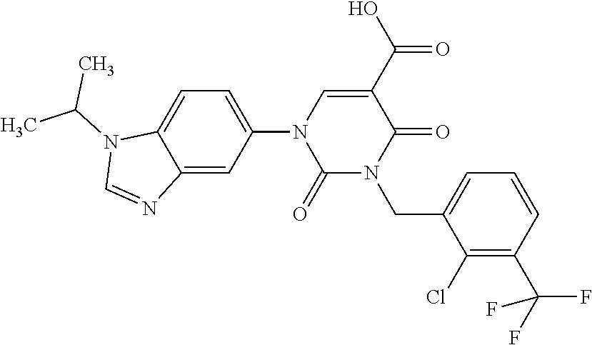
C1=C(N2C(=O)N(CC3=CC=CC(C(F)(F)F)=C3Cl)C(=O)C(C(O)=O)=C2)C=C2C(=C1)N(C(C)C)C=N2
